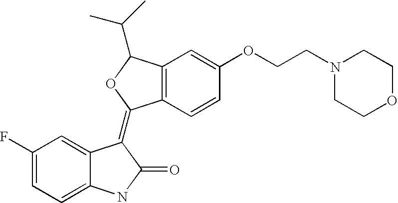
C12=C(C=CC(OCCN3CCOCC3)=C1)C(=C1C3=CC(F)=CC=C3NC1=O)OC2C(C)C
